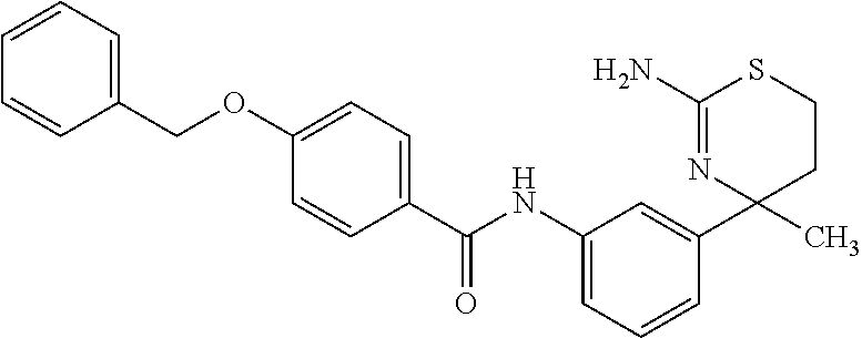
C1(NC(C2=CC=C(OCC3=CC=CC=C3)C=C2)=O)=CC=CC(C2(C)CCSC(N)=N2)=C1
